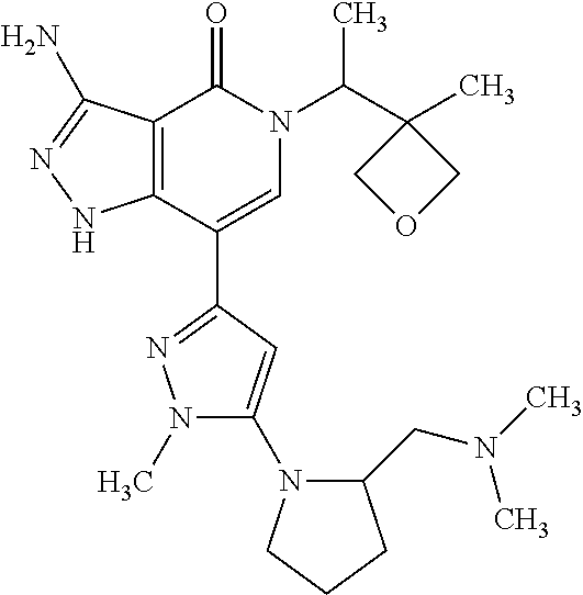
C12=C(C(C3=NN(C)C(N4C(CN(C)C)CCC4)=C3)=CN(C(C3(C)COC3)C)C1=O)NN=C2N
